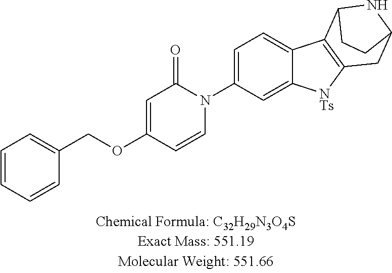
C1=C(N2C(=O)C=C(OCC3=CC=CC=C3)C=C2)C=C2C(=C1)C1=C([NTs]2)CC2NC1CC2
